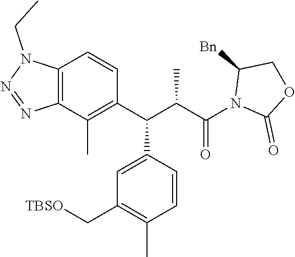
C12=C(C(C)=C(C(C3=CC(C[TBSO])=C(C)C=C3)C(C(N3C(=O)OCC3[Bn])=O)C)C=C1)N=NN2CC
